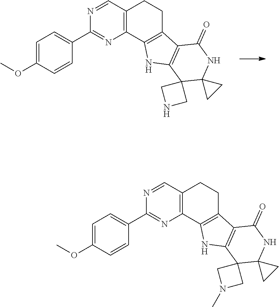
C1=C(OC)C=CC(C2=NC3=C(C=N2)CCC2=C3NC3=C2C(=O)NC2(C34CNC4)CC2)=C1.C1=C(OC)C=CC(C2=NC3=C(C=N2)CCC2=C3NC3=C2C(=O)NC2(C34CN(C)C4)CC2)=C1
